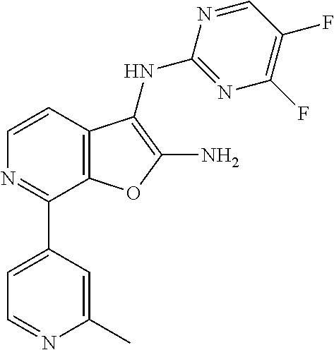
C1=CC2=C(C(C3=CC=NC(C)=C3)=N1)OC(N)=C2NC1=NC(F)=C(F)C=N1
